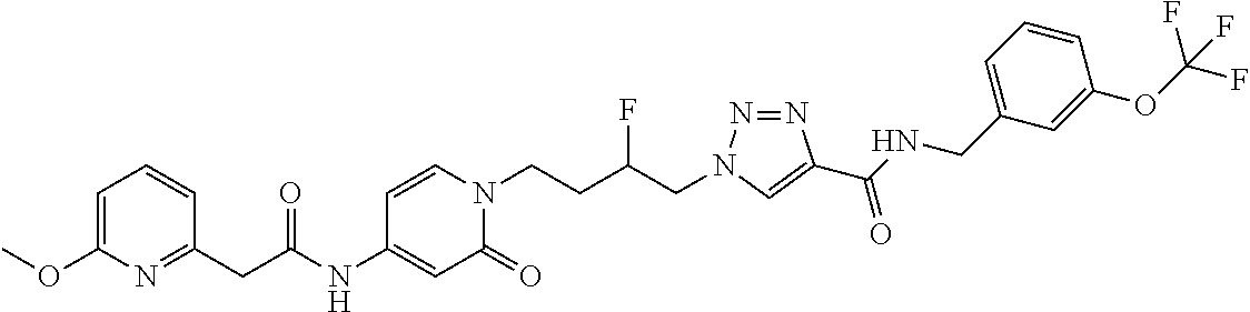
C1=C(NC(CC2=NC(OC)=CC=C2)=O)C=CN(CCC(CN2N=NC(C(NCC3=CC=CC(OC(F)(F)F)=C3)=O)=C2)F)C1=O
